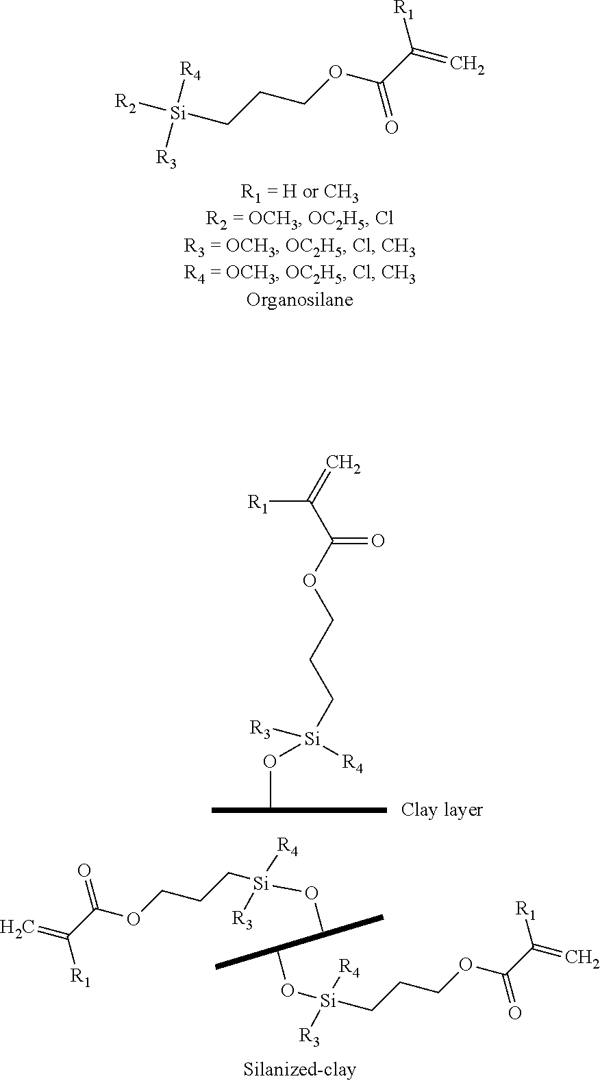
[Si]([R2])([R4])([R3])CCCOC(C(=C)[R1])=O.O=C(C(=C)[R1])OCCC[Si](OC)([R3])[R4].[Si](OC)([R3])([R4])CCCOC(C(=C)[R1])=O.[Si](OC)([R4])([R3])CCCOC(C(=C)[R1])=O
